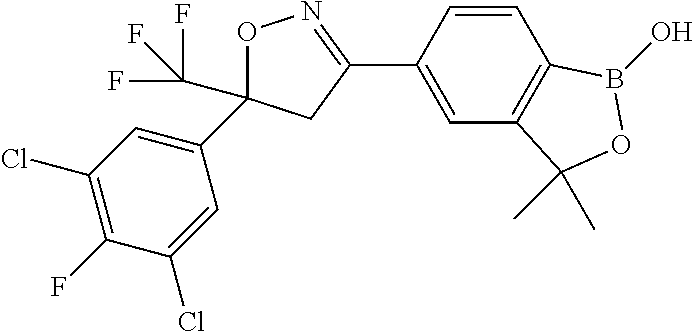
O1N=C(C2=CC3=C(C=C2)B(O)OC3(C)C)CC1(C1=CC(Cl)=C(F)C(Cl)=C1)C(F)(F)F
